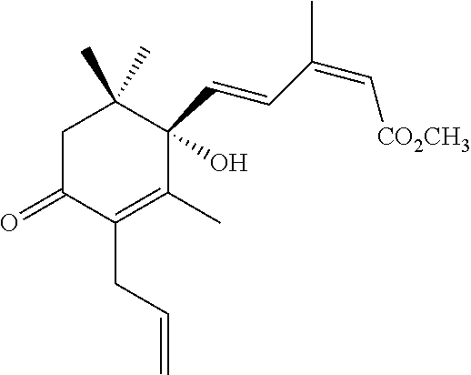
C1C(=O)C(CC=C)=C(C)C(C=CC(=C[CO2CH3])C)(O)C1(C)C
